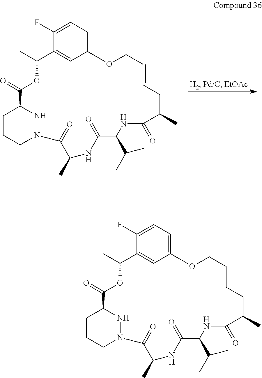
C1CCN2NC1C(=O)OC(C)C1=CC(=CC=C1F)OCC=CCC(C)C(=O)NC(C(C)C)C(=O)NC(C)C2=O.C1CCN2NC1C(=O)OC(C)C1=CC(=CC=C1F)OCCCCC(C)C(=O)NC(C(C)C)C(=O)NC(C)C2=O
